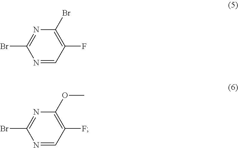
N1=C(Br)N=CC(F)=C1Br.N1=C(Br)N=CC(F)=C1OC
